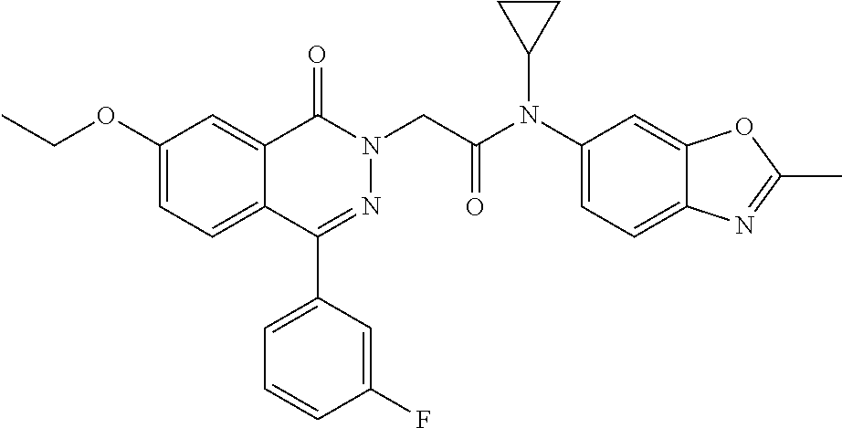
C1(OCC)=CC=C2C(=C1)C(=O)N(CC(N(C1=CC=C3C(=C1)OC(C)=N3)C1CC1)=O)N=C2C1=CC=CC(F)=C1
